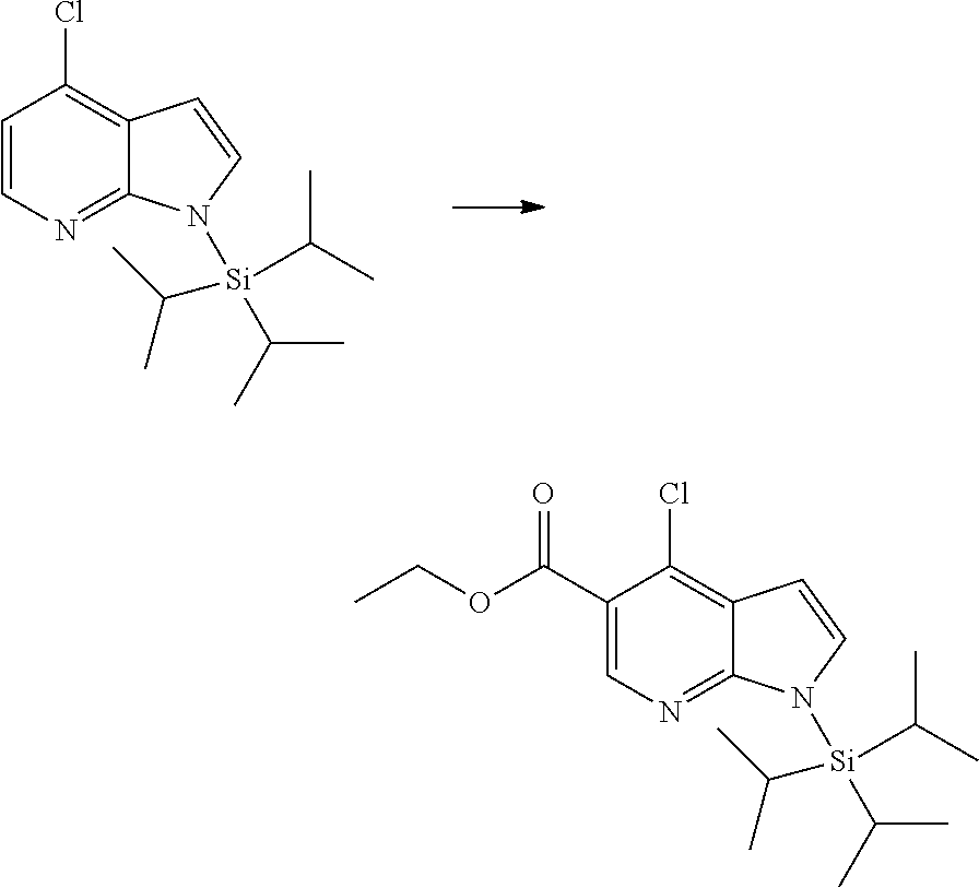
C1=CN=C2C(=C1Cl)C=CN2[Si](C(C)C)(C(C)C)C(C)C.C1(C(OCC)=O)=CN=C2C(=C1Cl)C=CN2[Si](C(C)C)(C(C)C)C(C)C
